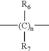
[R6][(C)n]([R7])(C)C
